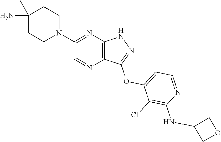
N1(C2=NC3=C(N=C2)C(OC2=CC=NC(NC4COC4)=C2Cl)=NN3)CCC(C)(N)CC1
